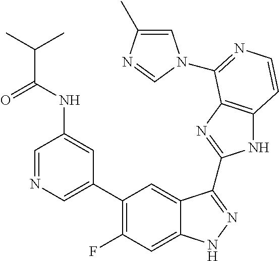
C1=C(C2=C(F)C=C3C(=C2)C(C2=NC4=C(N2)C=CN=C4N2C=C(C)N=C2)=NN3)C=C(NC(=O)C(C)C)C=N1
